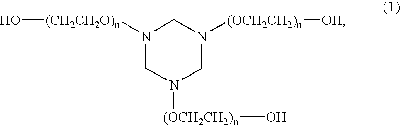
N1([(CH2CH2O)n]O)CN([(OCH2CH2)n]O)CN([(OCH2CH2)n][OH])C1
